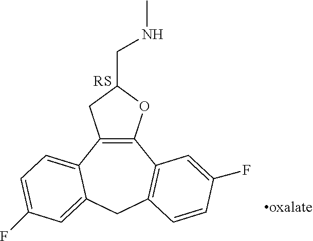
C12=C(C3=CC=C(F)C=C3CC3=C1C=C(F)C=C3)CC(CNC)O2.[RS]
